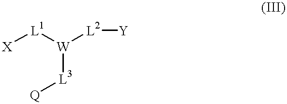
[L3]([W]([L1][X])[L2][Y])[Q]
